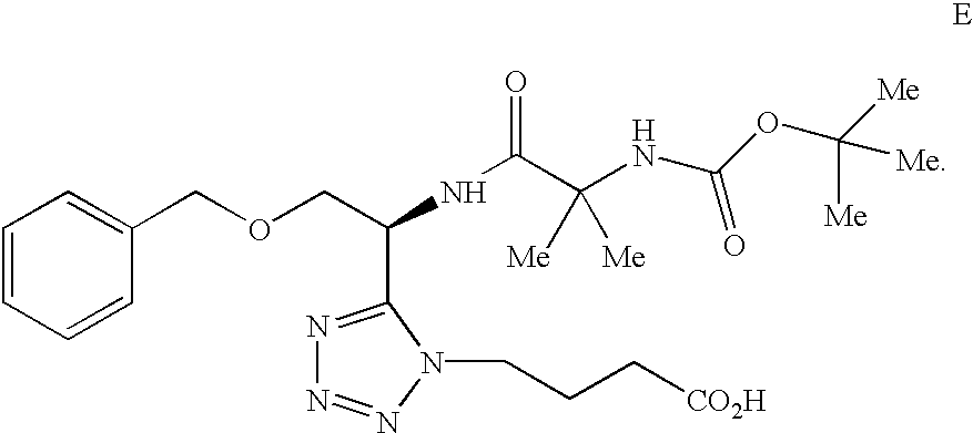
C1=CC=CC(COCC(NC(C(NC(OC([Me])([Me])[Me])=O)([Me])[Me])=O)C2=NN=NN2CCC[CO2H])=C1
